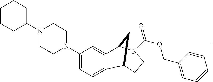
C1(N2CCN(C3CCCCC3)CC2)=CC=C2C(=C1)C1N(C(OCC3=CC=CC=C3)=O)CCC2C1
